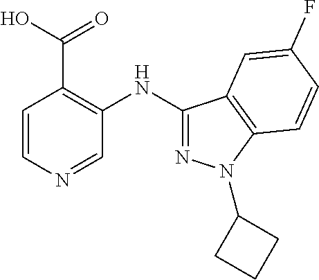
C1=CN=CC(NC2=NN(C3CCC3)C3=C2C=C(F)C=C3)=C1C(O)=O
